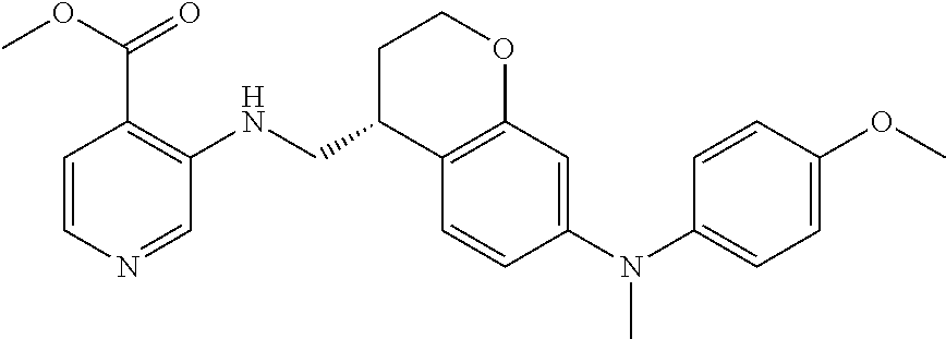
C1=CC(N(C2=CC=C(OC)C=C2)C)=CC2=C1C(CNC1=C(C(OC)=O)C=CN=C1)CCO2
